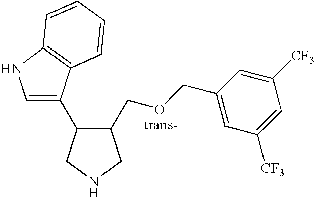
C1(COCC2=CC([CF3])=CC([CF3])=C2)C(C2=CNC3=C2C=CC=C3)CNC1
